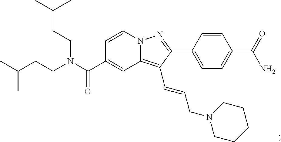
N12C(=C(C=CCN3CCCCC3)C(C3=CC=C(C(N)=O)C=C3)=N1)C=C(C(N(CCC(C)C)CCC(C)C)=O)C=C2
